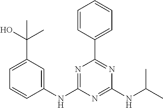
N1=C(NC2=CC(C(O)(C)C)=CC=C2)N=C(NC(C)C)N=C1C1=CC=CC=C1
